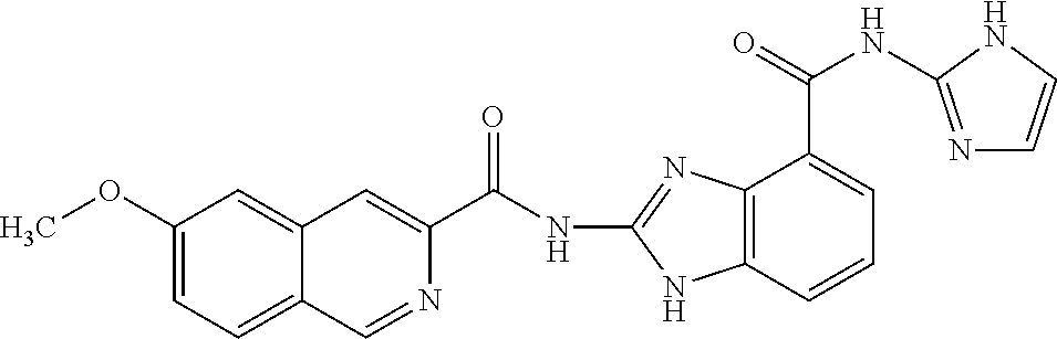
C1(OC)=CC=C2C(=C1)C=C(C(NC1=NC3=C(N1)C=CC=C3C(NC1=NC=CN1)=O)=O)N=C2
